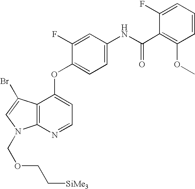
N(C1=CC=C(OC2=CC=NC3=C2C(Br)=CN3COCC[SiMe3])C(F)=C1)C(C1=C(OC)C=CC=C1F)=O
